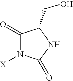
C1(=O)N([X])C(=O)NC1CO
